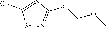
C1(OCOC)=NSC(Cl)=C1
